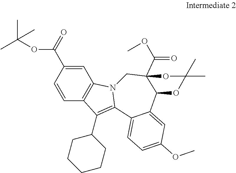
C1=C(C(OC(C)(C)C)=O)C=CC2=C1N1C(=C2C2CCCCC2)C2=CC=C(OC)C=C2C2C(C(OC)=O)(C1)OC(C)(C)O2
